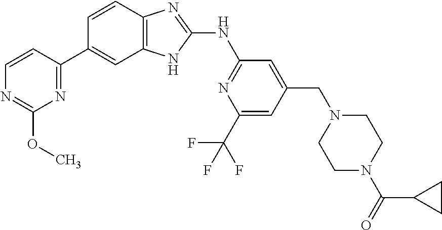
C1=CC(C2=CC3=C(C=C2)N=C(NC2=NC(C(F)(F)F)=CC(CN4CCN(C(=O)C5CC5)CC4)=C2)N3)=NC(OC)=N1
